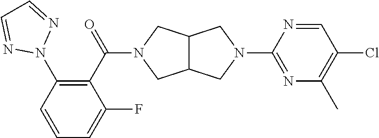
C1=CC(N2N=CC=N2)=C(C(=O)N2CC3C(C2)CN(C2=NC(C)=C(Cl)C=N2)C3)C(F)=C1
